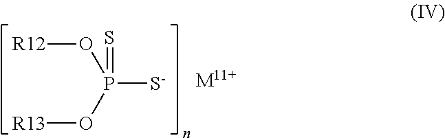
S=P([S-])(O[R12])O[R13].[M11+]
